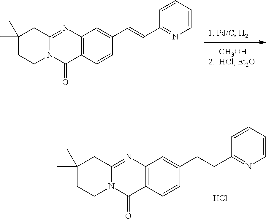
C1(C=CC2=CC3=C(C(=O)N4C(=N3)CC(C)(C)CC4)C=C2)=NC=CC=C1.C1(CCC2=CC3=C(C(=O)N4C(=N3)CC(C)(C)CC4)C=C2)=NC=CC=C1.Cl
